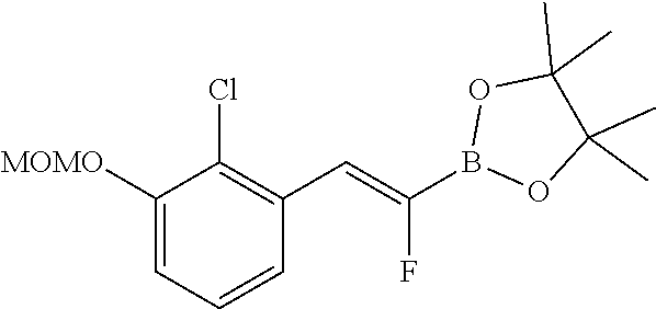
C1([MOMO])=CC=CC(C=C(B2OC(C)(C)C(C)(C)O2)F)=C1Cl
